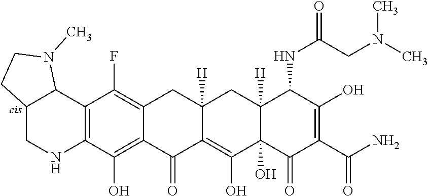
C12=C(C3C(CN1)CCN3C)C(F)=C1CC3([H])CC4([H])C(NC(CN(C)C)=O)C(O)=C(C(=O)N)C(=O)C4(O)C(O)=C3C(=O)C1=C2O
